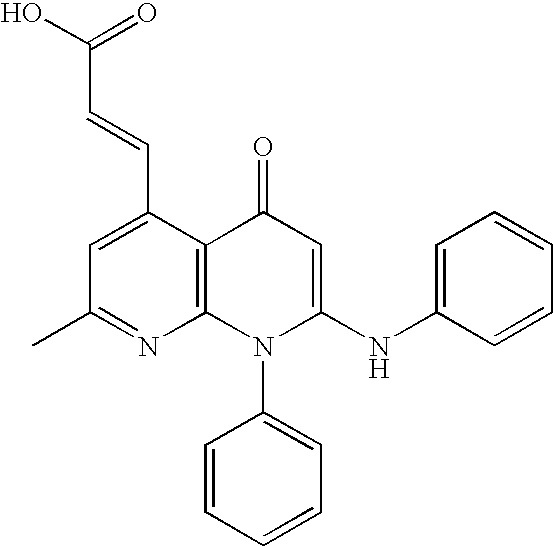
C1(C)=NC2=C(C(C=CC(O)=O)=C1)C(=O)C=C(NC1=CC=CC=C1)N2C1=CC=CC=C1
